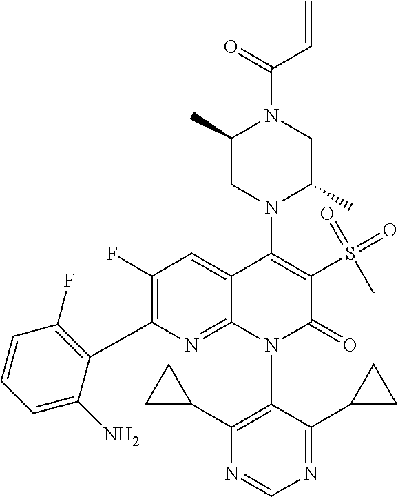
N1=CN=C(C2CC2)C(N2C(=O)C(S(=O)(=O)C)=C(N3C(C)CN(C(C=C)=O)C(C)C3)C3=CC(F)=C(C4=C(F)C=CC=C4N)N=C23)=C1C1CC1
